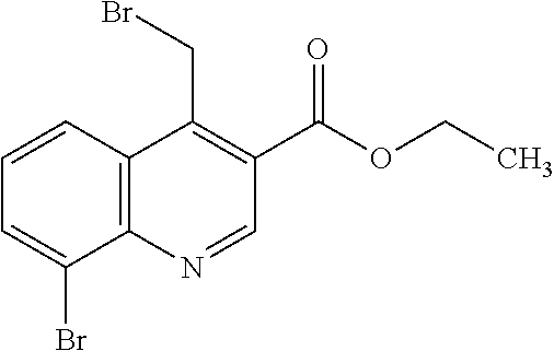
BrC1=CC=CC2=C1N=CC(C(OCC)=O)=C2CBr
